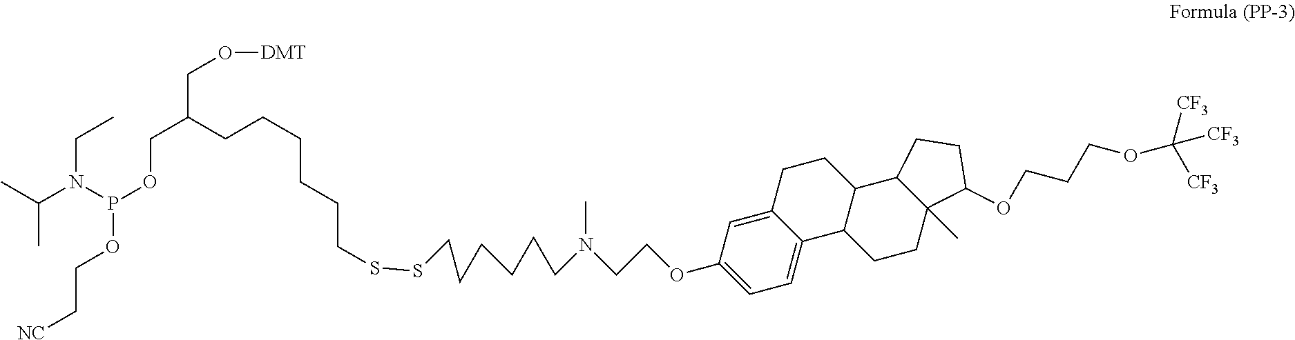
C1=C2C(=CC=C1OCCN(CCCCCCSSCCCCCCC(COP(OCC[NC])N(C(C)C)CC)CO[DMT])C)C1C(CC2)C2C(C)(CC1)C(OCCCOC([CF3])([CF3])[CF3])CC2
